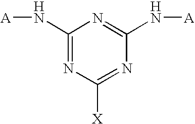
N([A])C1=NC([X])=NC(N[A])=N1
